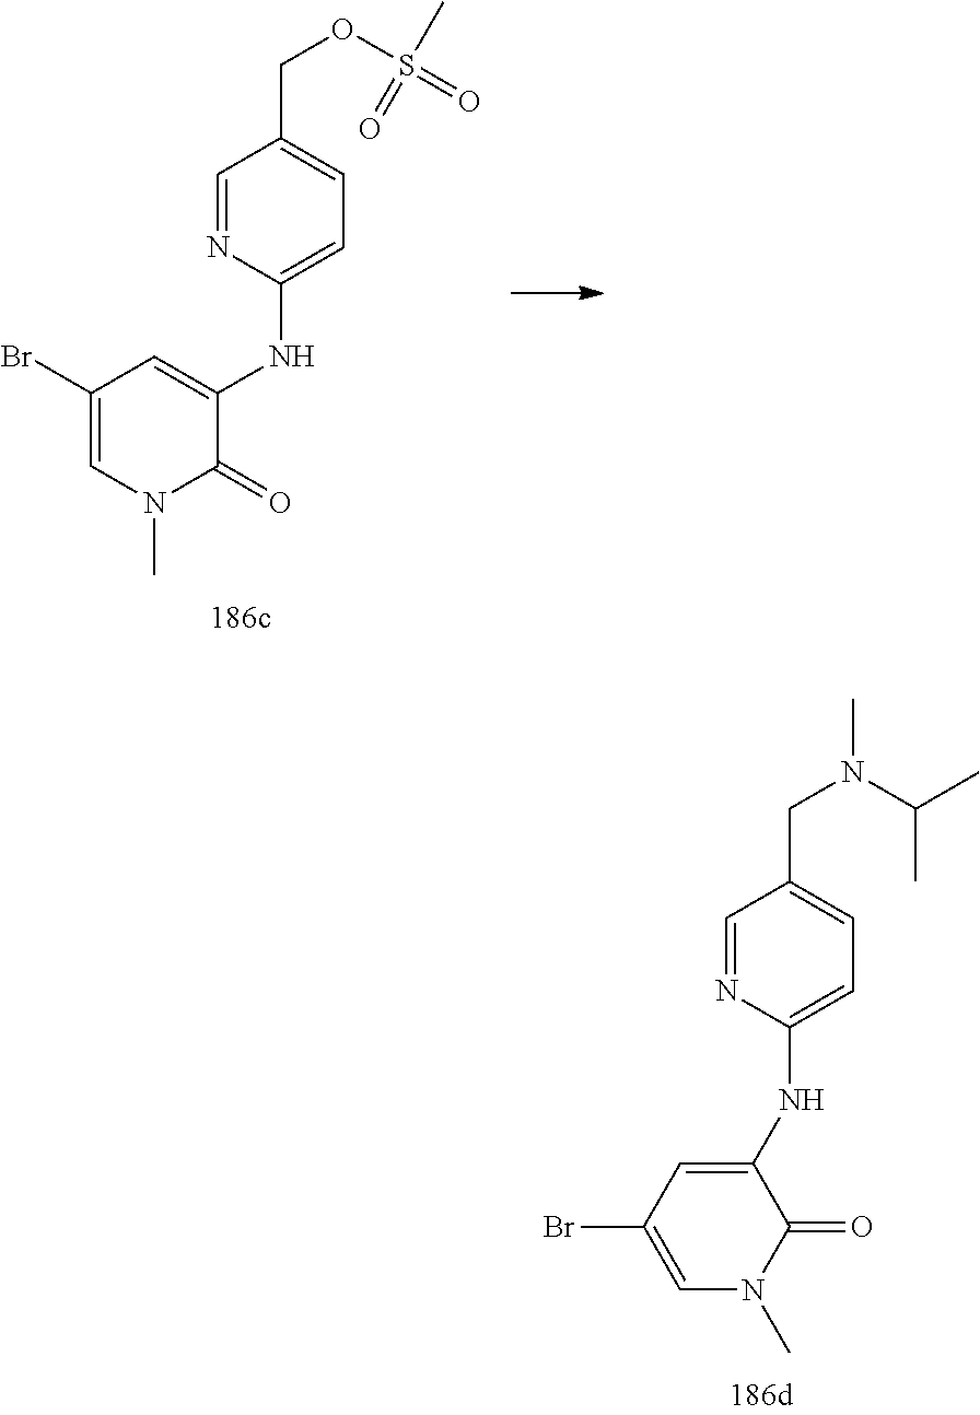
C1=NC(NC2=CC(Br)=CN(C)C2=O)=CC=C1CN(C(C)C)C.C1=NC(NC2=CC(Br)=CN(C)C2=O)=CC=C1COS(=O)(C)=O
